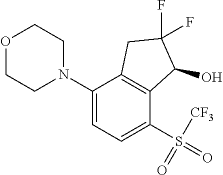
N1(C2=CC=C(S(=O)([CF3])=O)C3=C2CC(F)(F)C3O)CCOCC1
